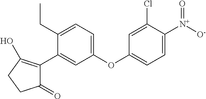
C1(=O)C(C2=CC(OC3=CC=C([N+](=O)[O-])C(Cl)=C3)=CC=C2CC)=C(O)CC1
